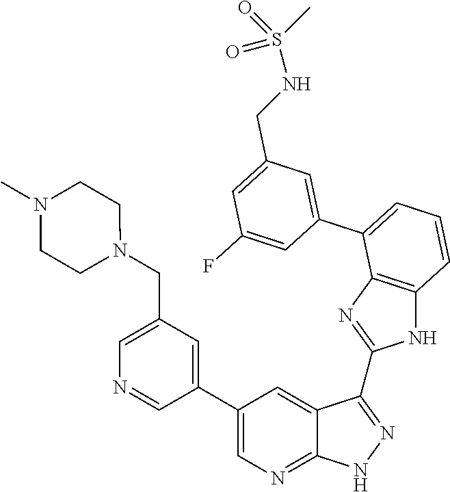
C1=C(CN2CCN(C)CC2)C=C(C2=CN=C3C(=C2)C(C2=NC4=C(N2)C=CC=C4C2=CC(CNS(=O)(C)=O)=CC(F)=C2)=NN3)C=N1
